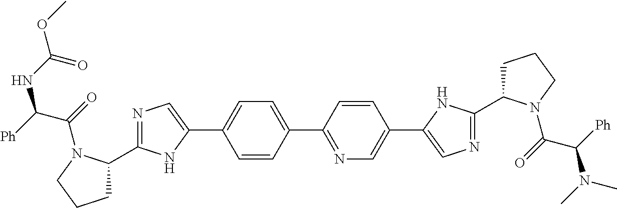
C1C(C2=NC=C(C3=CC=C(C4=NC=C(C5=CN=C(C6CCCN6C(=O)C([Ph])N(C)C)N5)C=C4)C=C3)N2)N(C(=O)C([Ph])NC(OC)=O)CC1
